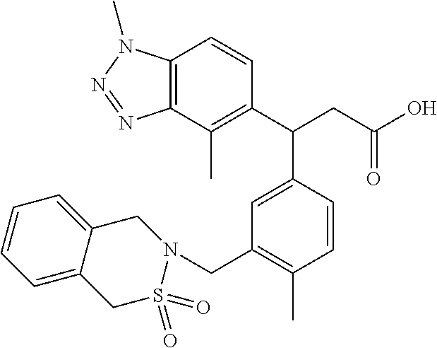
C12=C(C(C)=C(C(CC(O)=O)C3=CC(CN4CC5=CC=CC=C5CS4(=O)=O)=C(C)C=C3)C=C1)N=NN2C
